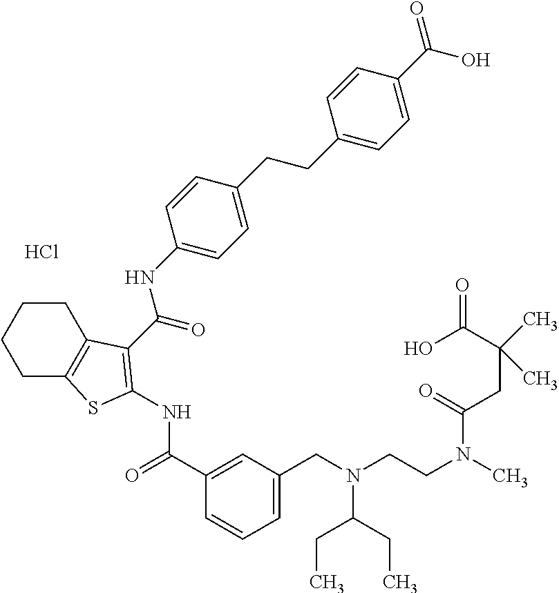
Cl.C1(C(=O)NC2=C(C(=O)NC3=CC=C(CCC4=CC=C(C(=O)O)C=C4)C=C3)C3=C(CCCC3)S2)=CC(CN(CCN(C)C(CC(C(O)=O)(C)C)=O)C(CC)CC)=CC=C1
